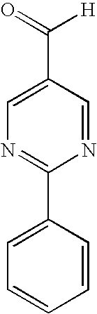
C1=C(C(=O)[H])C=NC(C2=CC=CC=C2)=N1
